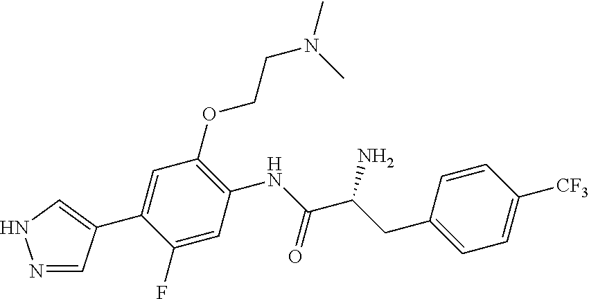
N1=CC(C2=CC(OCCN(C)C)=C(NC(C(CC3=CC=C([CF3])C=C3)N)=O)C=C2F)=CN1
